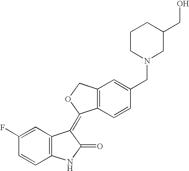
C1=C(F)C=CC2=C1C(=C1C3=C(C=C(CN4CC(CO)CCC4)C=C3)CO1)C(=O)N2
